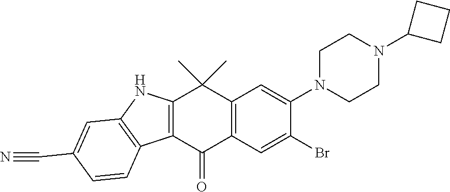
C1N(C2=CC3=C(C=C2Br)C(=O)C2=C(C3(C)C)NC3=C2C=CC(C#N)=C3)CCN(C2CCC2)C1
